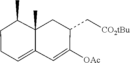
C1([OAc])=CC2=CCCC(C)C2(C)CC1C[CO2tBu]
